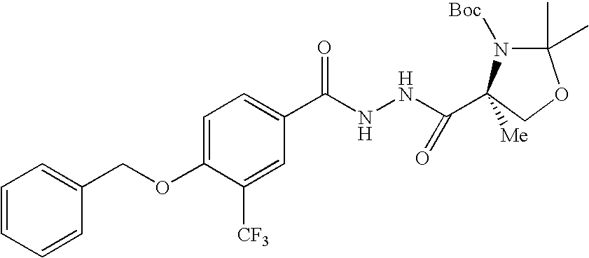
C1=CC=CC(COC2=CC=C(C(NNC(=O)C3([Me])N([Boc])C(C)(C)OC3)=O)C=C2[CF3])=C1
